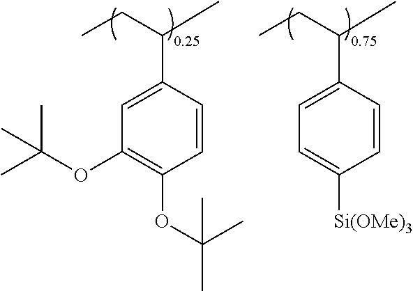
C1=CC(C(CC)C)=CC(OC(C)(C)C)=C1OC(C)(C)C.C1=CC(C(CC)C)=CC=C1[Si(OMe)3]
